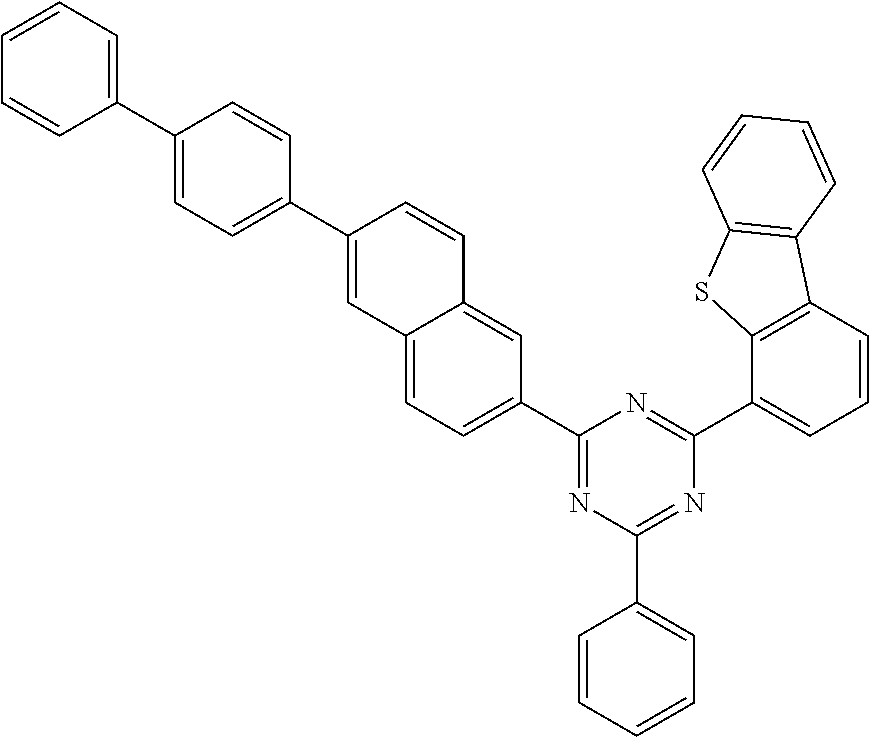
C1(C2=CC=C3C(=C2)C=CC(C2=CC=C(C4=CC=CC=C4)C=C2)=C3)=NC(C2=CC=CC=C2)=NC(C2=CC=CC3=C2SC2=C3C=CC=C2)=N1
